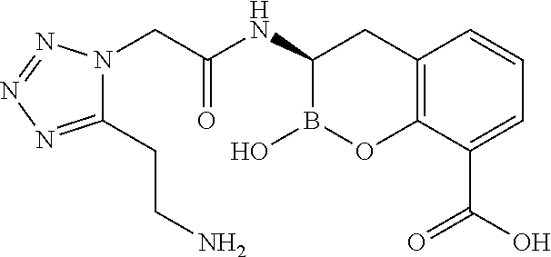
N1=NN(CC(NC2B(O)OC3=C(C2)C=CC=C3C(O)=O)=O)C(CCN)=N1
